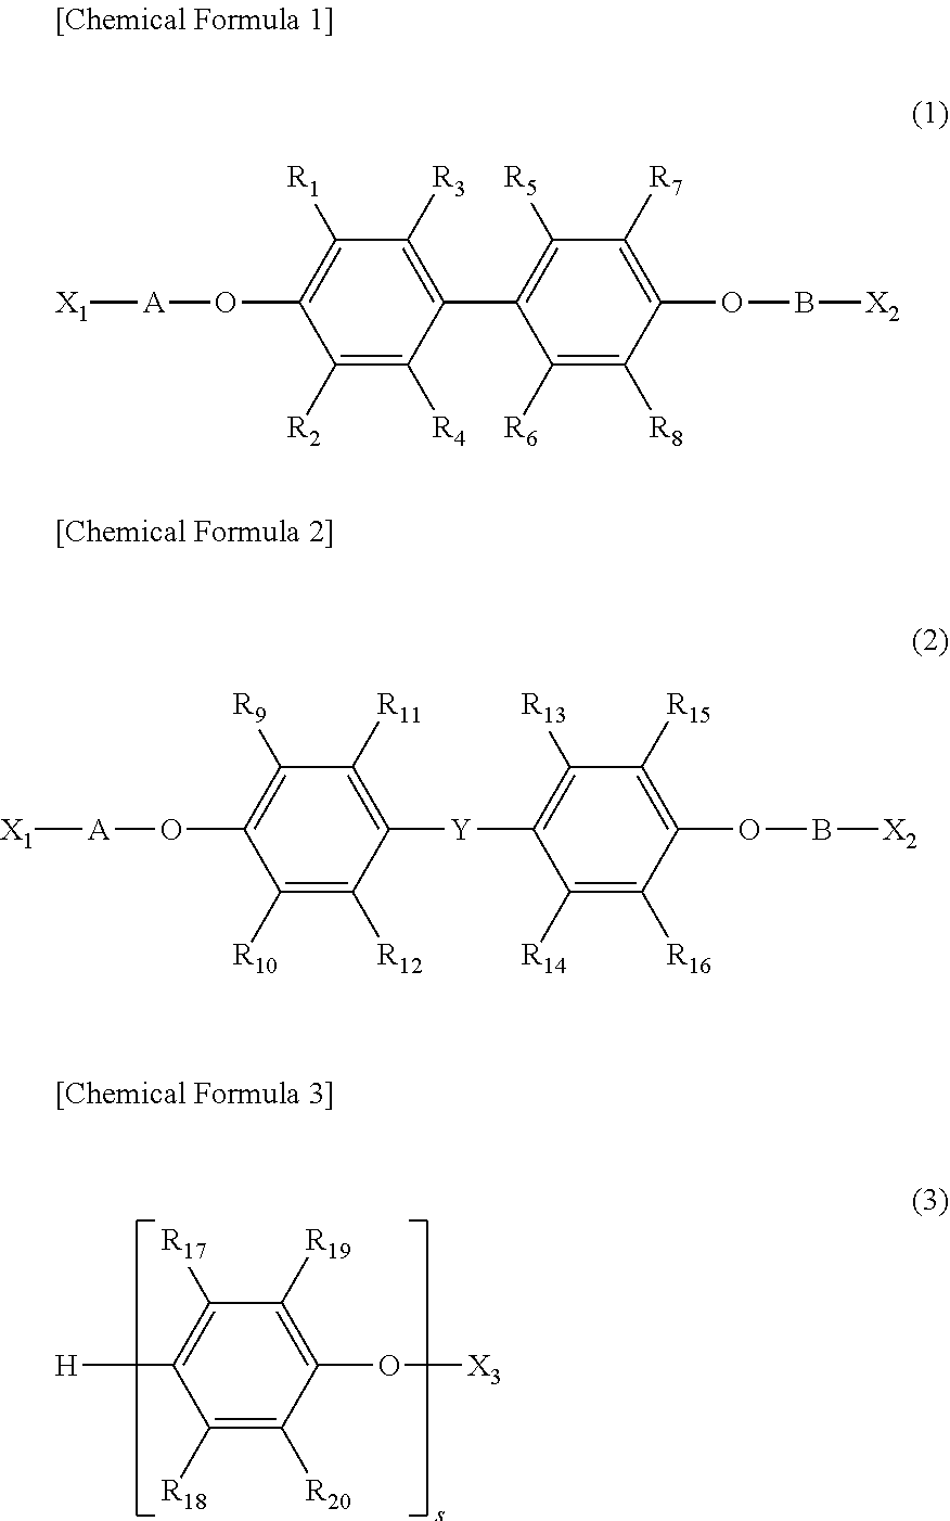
[H]C1=C([R17])C([R19])=C(O[X3])C([R20])=C1[R18].C1([R2])=C([R4])C(C2=C([R5])C([R7])=C(OB[X2])C([R8])=C2[R6])=C([R3])C([R1])=C1O[A][X1].C1([R10])=C([R12])C([Y]C2=C([R13])C([R15])=C(OB[X2])C([R16])=C2[R14])=C([R11])C([R9])=C1O[A][X1]
